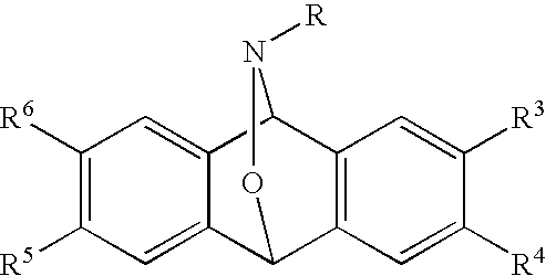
C1([R6])=C([R5])C=C2C(=C1)C1C3=C(C2ON1[R])C=C([R4])C([R3])=C3
